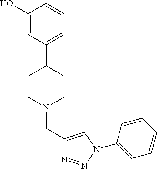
C1(CN2CCC(C3=CC=CC(O)=C3)CC2)=CN(C2=CC=CC=C2)N=N1
